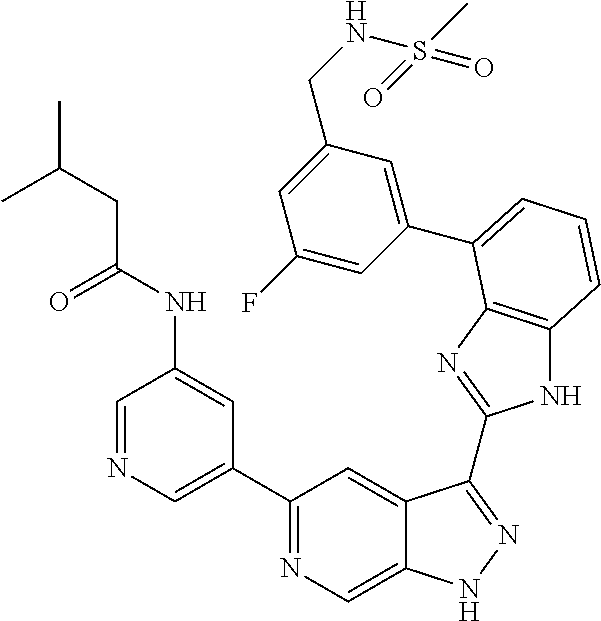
C1=NC=C(C2=NC=C3C(=C2)C(C2=NC4=C(N2)C=CC=C4C2=CC(CNS(C)(=O)=O)=CC(F)=C2)=NN3)C=C1NC(CC(C)C)=O
